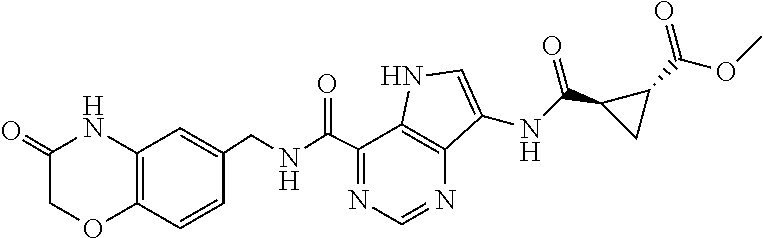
C12=C(C=CC(CNC(C3=NC=NC4=C3NC=C4NC(=O)C3CC3C(OC)=O)=O)=C1)OCC(=O)N2
